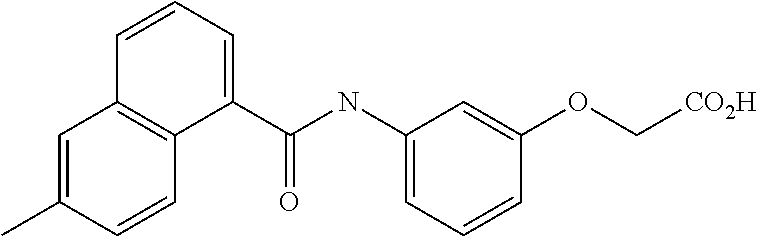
C1=C(C)C=CC2=C1C=CC=C2C(NC1=CC=CC(OC[CO2H])=C1)=O
